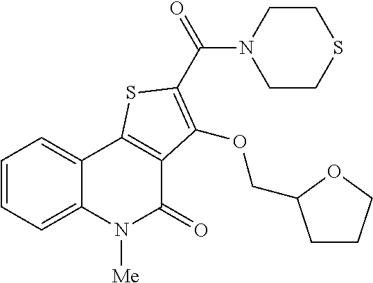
C1=CC=C2C(=C1)C1=C(C(=O)N2[Me])C(OCC2CCCO2)=C(C(=O)N2CCSCC2)S1
